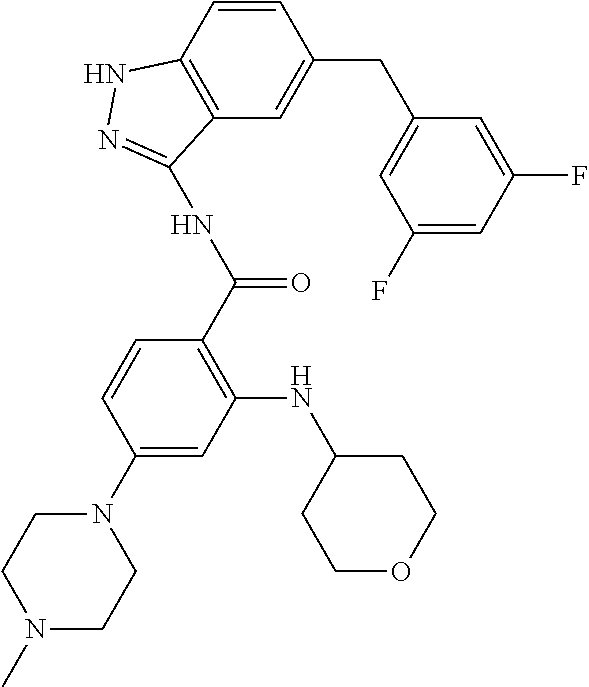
CN1CCN(C2=CC(NC3CCOCC3)=C(C(NC3=NNC4=C3C=C(CC3=CC(F)=CC(F)=C3)C=C4)=O)C=C2)CC1
